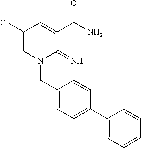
C1(Cl)=CN(CC2=CC=C(C3=CC=CC=C3)C=C2)C(=N)C(C(N)=O)=C1
